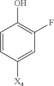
C1=CC([X4])=CC(F)=C1O
